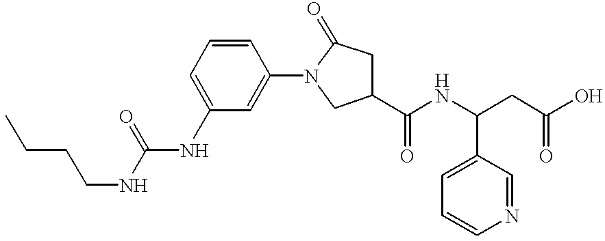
N(C(NC1=CC=CC(N2C(=O)CC(C(NC(CC(O)=O)C3=CC=CN=C3)=O)C2)=C1)=O)CCCC
